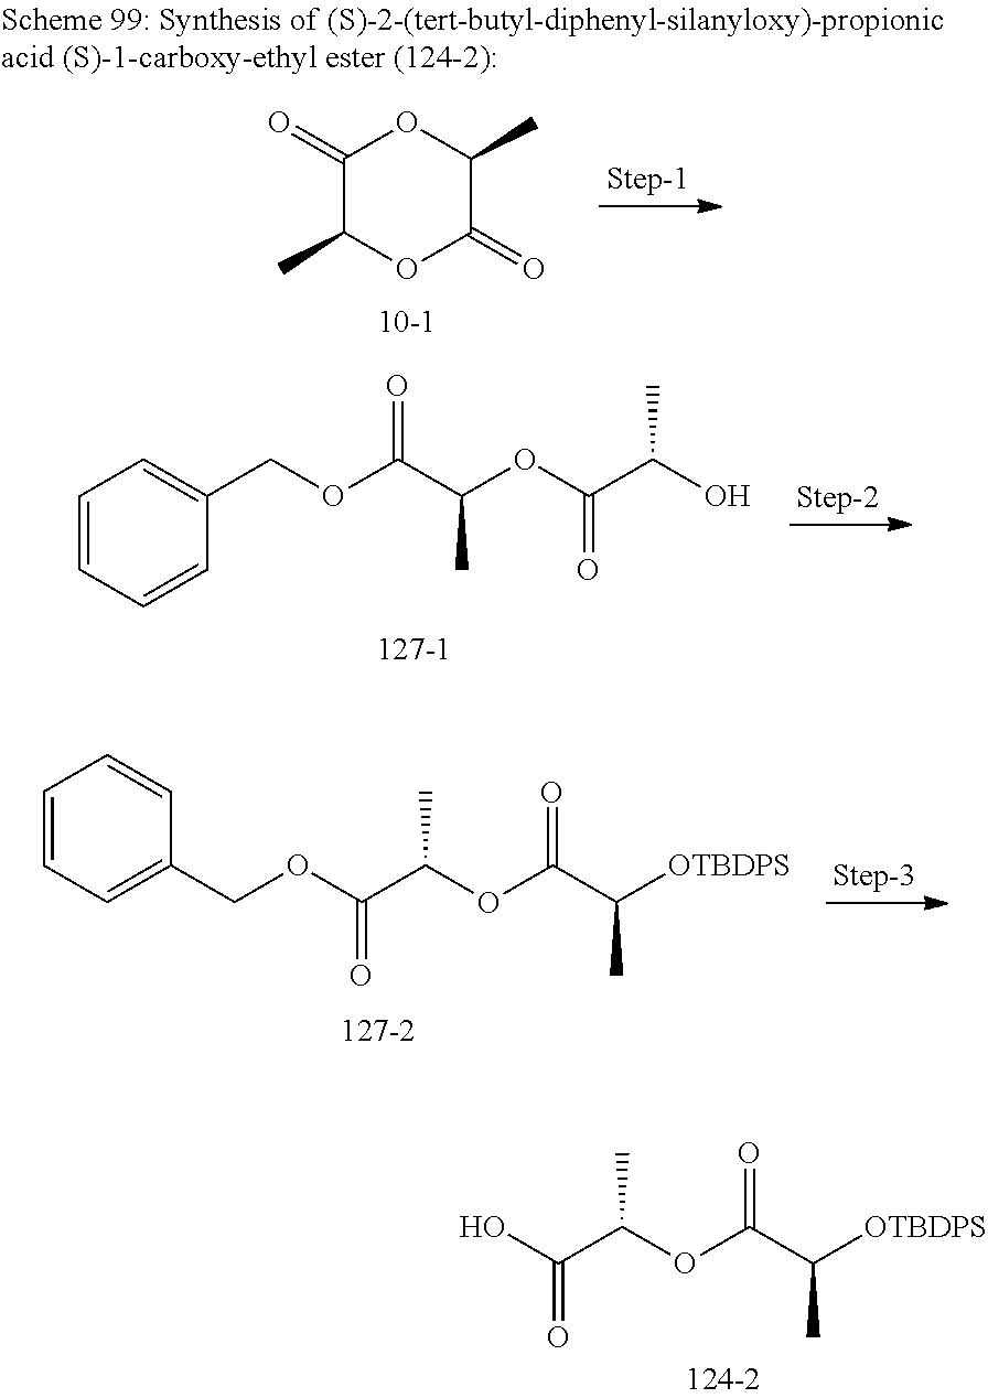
C1(=O)C(C)OC(=O)C(C)O1.C1=CC=CC(COC(C(OC(=O)C(O)C)C)=O)=C1.C1=CC=CC(COC(C(OC(=O)C([OTBDPS])C)C)=O)=C1.OC(C(OC(C([OTBDPS])C)=O)C)=O
